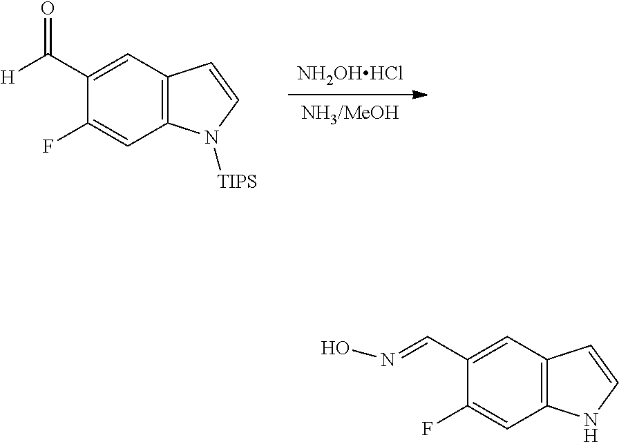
C1(F)=CC2=C(C=C1C=NO)C=CN2.[NH2OHHCl].[NH3/MeOH].C1(F)=CC2=C(C=C1C([H])=O)C=CN2[TIPS]
